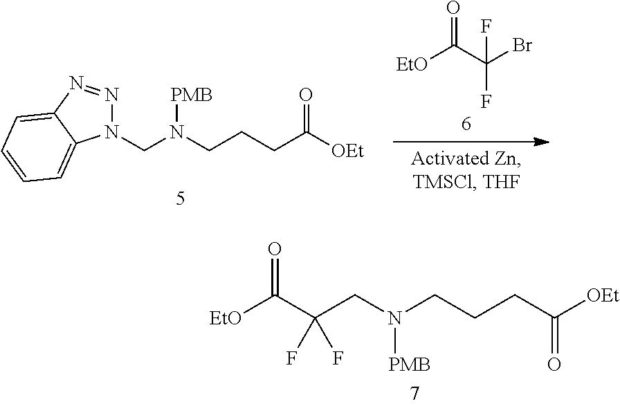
[EtO]C(C(Br)(F)F)=O.C(N(CCCC([OEt])=O)[PMB])N1N=NC2=CC=CC=C12.[EtO]C(C(CN(CCCC([OEt])=O)[PMB])(F)F)=O
